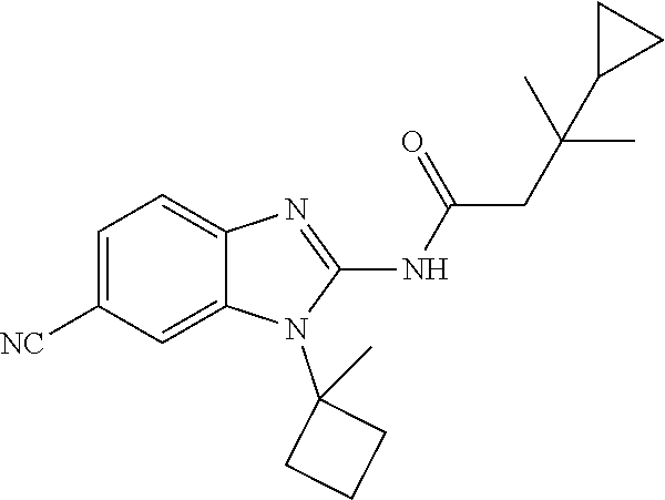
C1=C([NC])C=C2C(=C1)N=C(NC(=O)CC(C)(C)C1CC1)N2C1(C)CCC1
